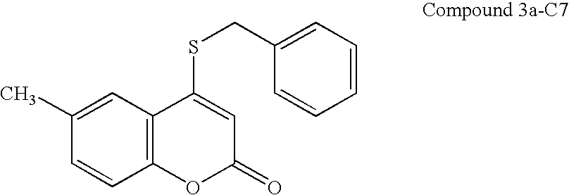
C1=C(C)C=CC2=C1C(SCC1=CC=CC=C1)=CC(=O)O2
